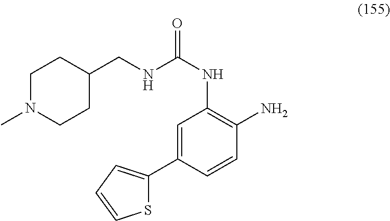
S1C(C2=CC(NC(=O)NCC3CCN(C)CC3)=C(N)C=C2)=CC=C1
